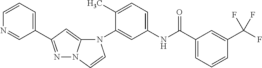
N1=C(C2=CC=CN=C2)C=C2N1C=CN2C1=CC(NC(C2=CC=CC(C(F)(F)F)=C2)=O)=CC=C1C
